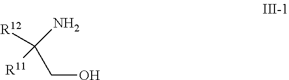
C([R12])(N)(CO)[R11]
